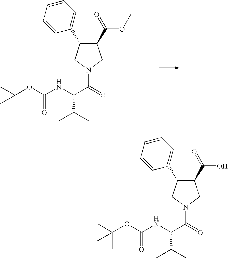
C1(C(OC)=O)C(C2=CC=CC=C2)CN(C(=O)C(NC(OC(C)(C)C)=O)C(C)C)C1.C1(C(O)=O)C(C2=CC=CC=C2)CN(C(=O)C(NC(OC(C)(C)C)=O)C(C)C)C1
